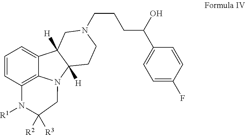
C1=CC2=C3C(=C1)C1([H])C([H])(CCN(CCCC(C4=CC=C(F)C=C4)O)C1)N3CC([R2])([R3])N2[R1]
